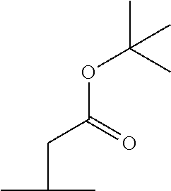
C(C(C)C)C(OC(C)(C)C)=O
